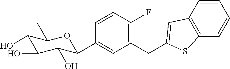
C1=CC(F)=C(CC2=CC3=C(C=CC=C3)S2)C=C1C1C(O)C(O)C(O)C(C)O1
